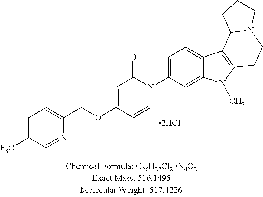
[2HCl].O(C1=CC(=O)N(C2=CC=C3C(=C2)N(C)C2=C3C3N(CC2)CCC3)C=C1)CC1=CC=C([F3C])C=N1
